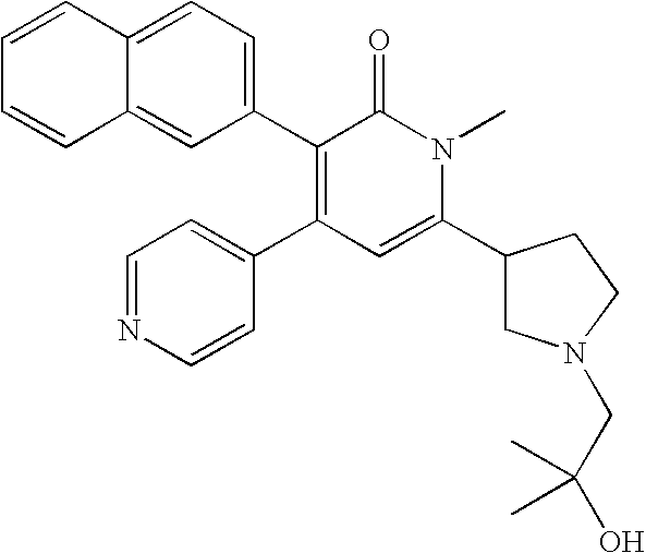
C1=CC=CC2=CC(C3=C(C4=CC=NC=C4)C=C(C4CN(CC(O)(C)C)CC4)N(C)C3=O)=CC=C12
